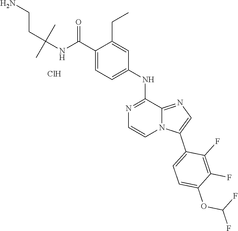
FC(OC1=CC=C(C2=CN=C3N2C=CN=C3NC2=CC=C(C(NC(CCN)(C)C)=O)C(CC)=C2)C(F)=C1F)F.Cl
